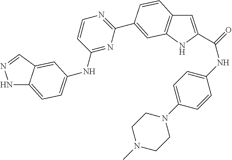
C1=C(C(NC2=CC=C(N3CCN(C)CC3)C=C2)=O)NC2=C1C=CC(C1=NC=CC(NC3=CC=C4NN=CC4=C3)=N1)=C2
